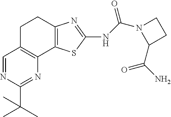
C1C2=C(C3=C(C1)N=C(NC(=O)N1C(C(=O)N)CC1)S3)N=C(C(C)(C)C)N=C2
